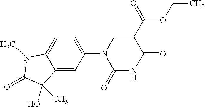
C12=CC(N3C(=O)NC(=O)C(C(OCC)=O)=C3)=CC=C1N(C)C(=O)C2(O)C
